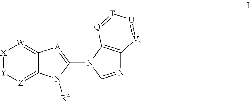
[X]1=[Y][Z]=C2C(=[W]1)[A]=C(N1C=NC3=C1[Q]=[T][U]=[V]3)N2[R4]
